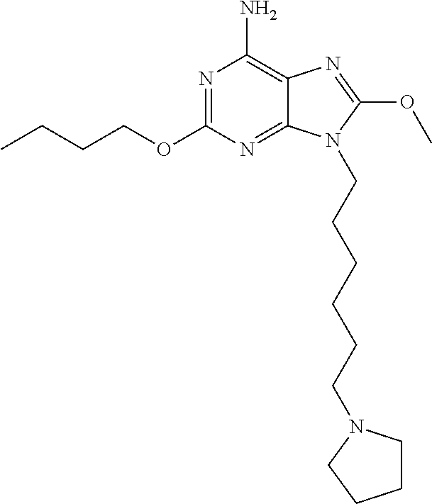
CCCCOC1=NC(N)=C2C(=N1)N(CCCCCCN1CCCC1)C(OC)=N2
